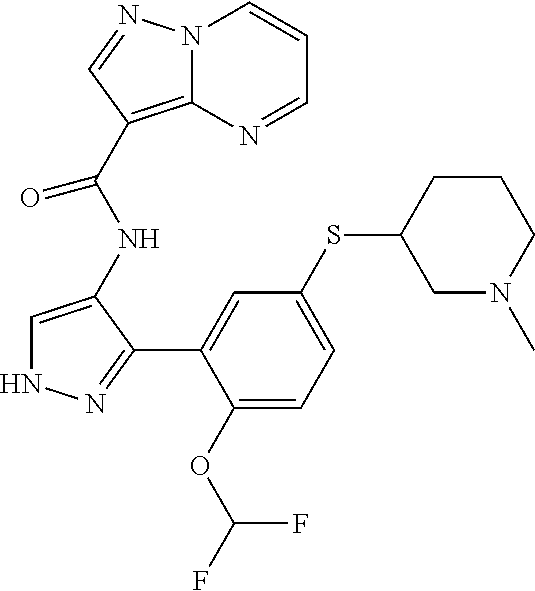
C1=C(NC(C2=C3N(C=CC=N3)N=C2)=O)C(C2=CC(SC3CN(C)CCC3)=CC=C2OC(F)F)=NN1
